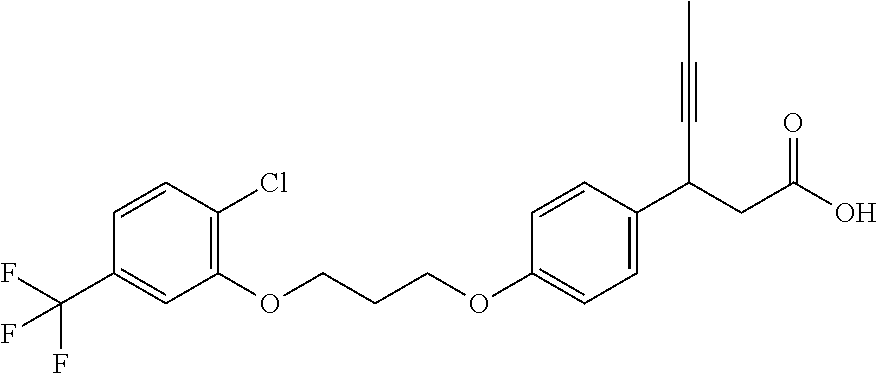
C1(OCCCOC2=CC=C(C(CC(O)=O)C#CC)C=C2)=C(Cl)C=CC(C(F)(F)F)=C1
